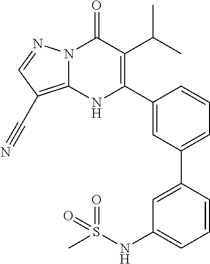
N12C(=C(C#N)C=N1)NC(C1=CC(C3=CC(NS(=O)(C)=O)=CC=C3)=CC=C1)=C(C(C)C)C2=O
